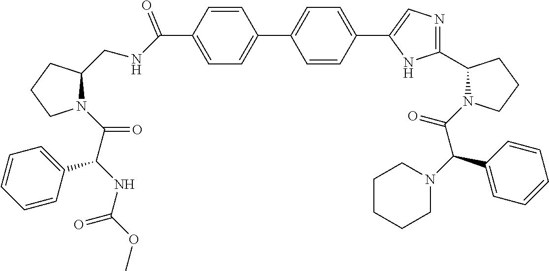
C1=CC(C(NCC2N(C(C(NC(OC)=O)C3=CC=CC=C3)=O)CCC2)=O)=CC=C1C1=CC=C(C2=CN=C(C3N(C(C(N4CCCCC4)C4=CC=CC=C4)=O)CCC3)N2)C=C1
